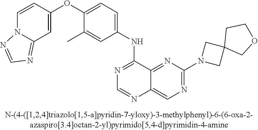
C1=CC(OC2=CC=C(NC3=NC=NC4=CN=C(N5CC6(C5)COCC6)N=C34)C=C2C)=CC2=NC=NN12
